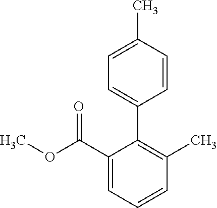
C1(C(=O)OC)=CC=CC(C)=C1C1=CC=C(C)C=C1
